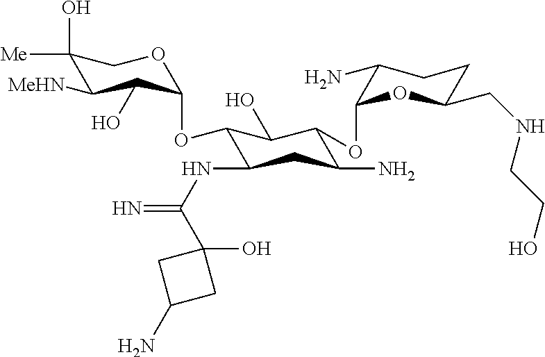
C1(O)([Me])C([MeHN])C(O)C(OC2C(NC(=N)C3(O)CC(N)C3)CC(N)C(OC3C(N)CCC(CNCCO)O3)C2O)OC1
